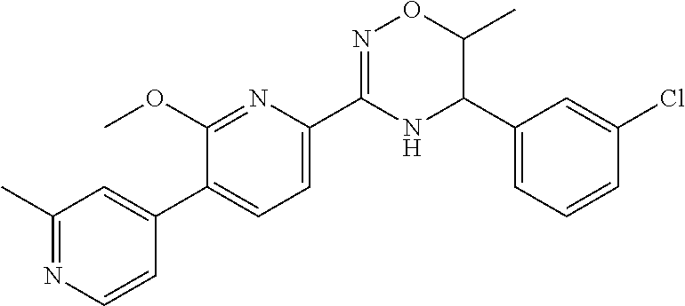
C1=CC=C(C2C(C)ON=C(C3=CC=C(C4=CC(C)=NC=C4)C(OC)=N3)N2)C=C1Cl
